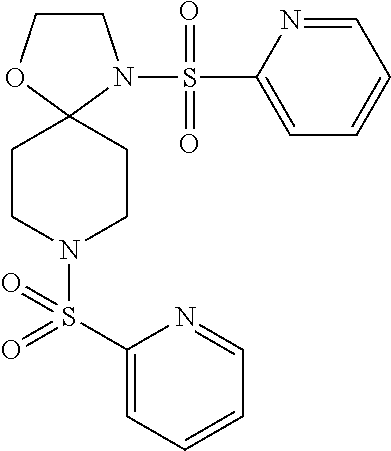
C1COC2(N1S(C1=CC=CC=N1)(=O)=O)CCN(S(C1=CC=CC=N1)(=O)=O)CC2
